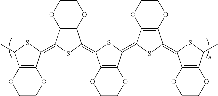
C1COC2=C(O1)C(C)SC2=C1C2C(OCCO2)C(=C2C3=C(OCCO3)C(=C3C4=C(OCCO4)C(=C4C5=C(OCCO5)C(C)S4)S3)S2)S1
